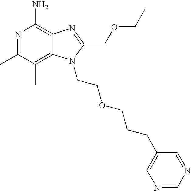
C(OCCN1C2=C(C)C(C)=NC(N)=C2N=C1COCC)CCC1=CN=CN=C1
